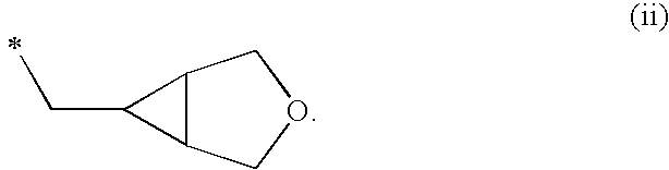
C(C1C2C1COC2)C
